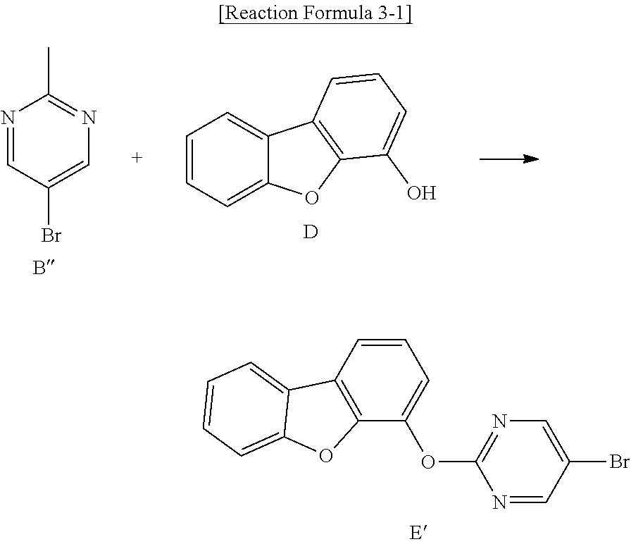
C1=CC=C2C(=C1)C1=C(O2)C(O)=CC=C1.[D].N1=CC(Br)=CN=C1C.C1=CC2=C(C(OC3=NC=C(Br)C=N3)=C1)OC1=CC=CC=C21
